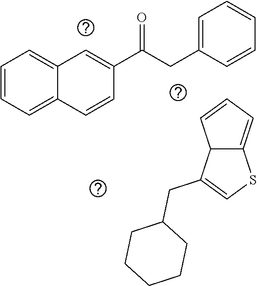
C1=CC=C2C(=C1)C=C(C(CC1=CC=CC=C1)=O)C=C2.C1=CC2C(=C1)SC=C2CC1CCCCC1
